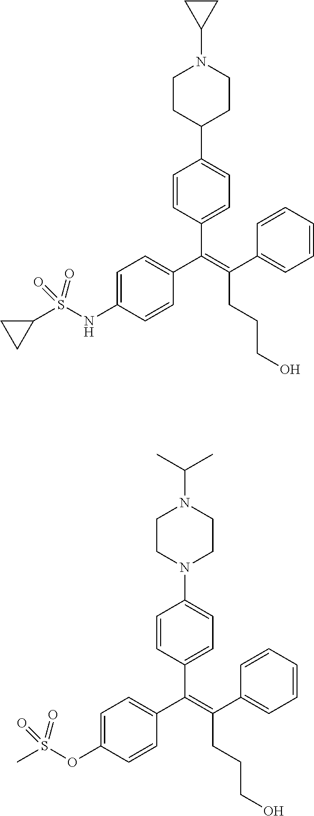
C(=C(C1=CC=CC=C1)CCCO)(C1=CC=C(NS(C2CC2)(=O)=O)C=C1)C1=CC=C(C2CCN(C3CC3)CC2)C=C1.C(=C(C1=CC=CC=C1)CCCO)(C1=CC=C(OS(C)(=O)=O)C=C1)C1=CC=C(N2CCN(C(C)C)CC2)C=C1
